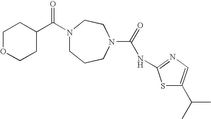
N1(C(C2CCOCC2)=O)CCCN(C(=O)NC2=NC=C(C(C)C)S2)CC1
